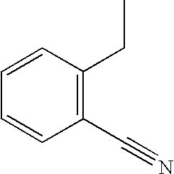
C1=CC(CC)=C(C#N)C=C1
